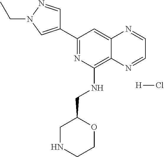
C1(C2=CN(CC)N=C2)=NC(NCC2CNCCO2)=C2C(=C1)N=CC=N2.[H]Cl
